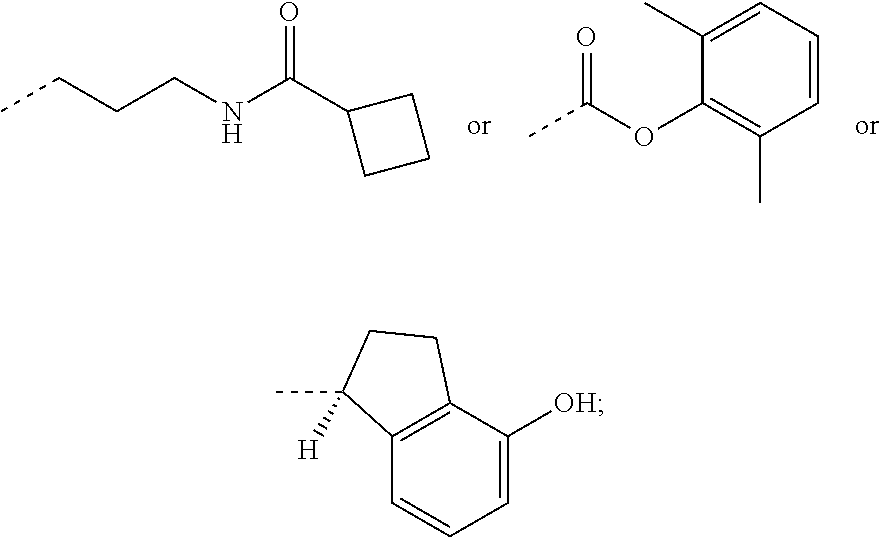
C(CCNC(C1CCC1)=O)C.C(OC1=C(C)C=CC=C1C)(C)=O.CC1([H])C2=C(C([OH])=CC=C2)CC1
